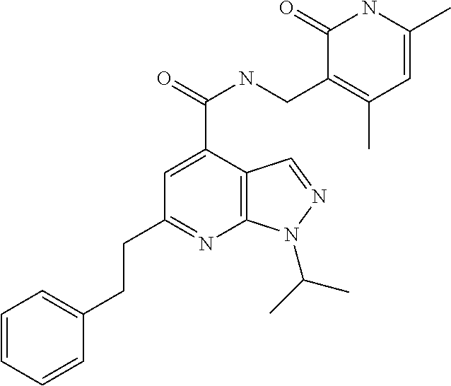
C1(CCC2=NC3=C(C(C(=O)NCC4=C(C)C=C(C)NC4=O)=C2)C=NN3C(C)C)=CC=CC=C1
